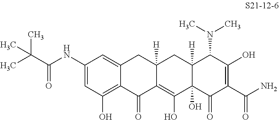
C1(NC(C(C)(C)C)=O)=CC(O)=C2C(=C1)CC1([H])C(=C(O)C3(O)C([H])(C1)C(N(C)C)C(O)=C(C(N)=O)C3=O)C2=O
